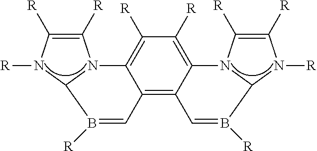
C1([R])=C([R])N([R])C2N1C1=C([R])C([R])=C3C(=C1C=B2[R])C=B([R])C1N3C([R])=C([R])N1[R]
